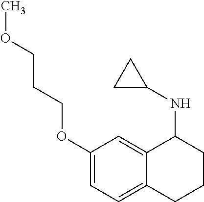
C1(OCCCOC)=CC=C2C(=C1)C(NC1CC1)CCC2
